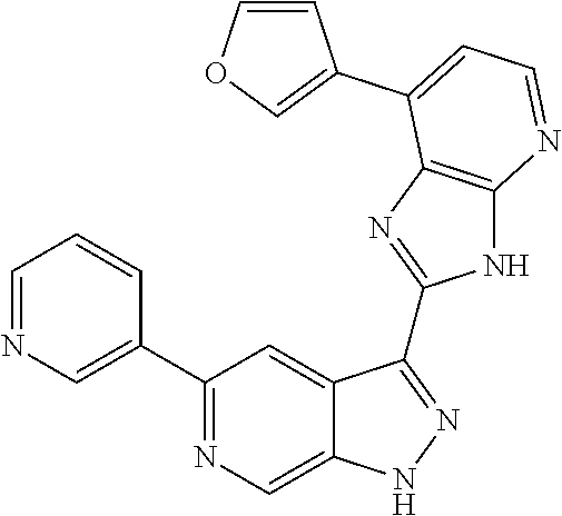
C1=NC=C(C2=NC=C3C(=C2)C(C2=NC4=C(N2)N=CC=C4C2=COC=C2)=NN3)C=C1
